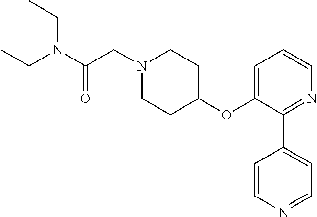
C(N(C(=O)CN1CCC(OC2=CC=CN=C2C2=CC=NC=C2)CC1)CC)C
